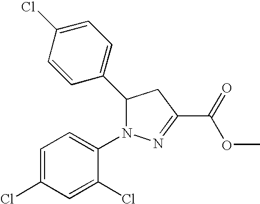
C1(C2N(C3=CC=C(Cl)C=C3Cl)N=C(C(=O)OC)C2)=CC=C(Cl)C=C1
